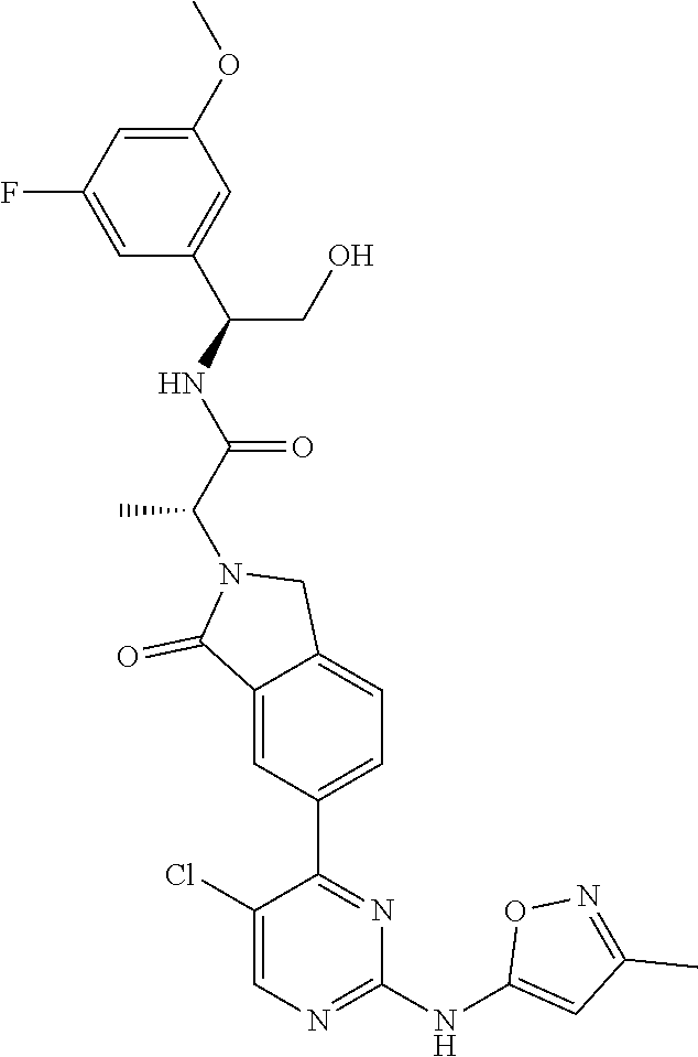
C1(NC2=CC(C)=NO2)=NC=C(Cl)C(C2=CC=C3C(=C2)C(=O)N(C(C(=O)NC(CO)C2=CC(OC)=CC(F)=C2)C)C3)=N1
